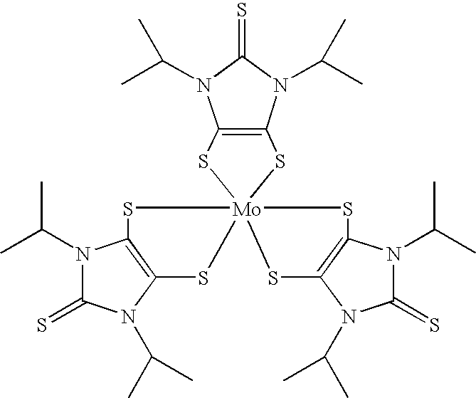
C12=C(N(C(C)C)C(=S)N1C(C)C)S[Mo]13(S2)(SC2=C(N(C(C)C)C(=S)N2C(C)C)S1)SC1=C(N(C(C)C)C(=S)N1C(C)C)S3
